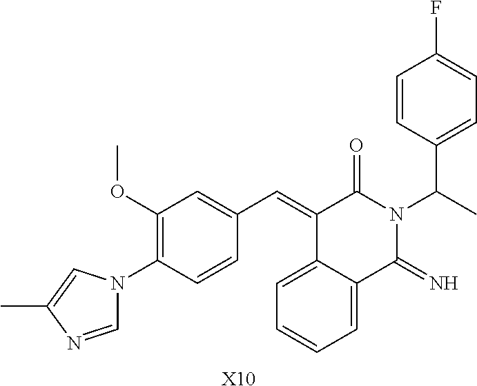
C1=NC(C)=CN1C1=C(OC)C=C(C=C2C3=CC=CC=C3C(=N)N(C(C3=CC=C(F)C=C3)C)C2=O)C=C1.[X10]
